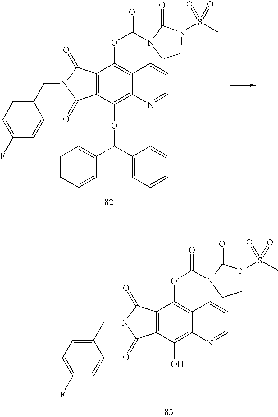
C12=C(C(=O)N(CC3=CC=C(F)C=C3)C1=O)C(OC(=O)N1C(=O)N(S(C)(=O)=O)CC1)=C1C(=C2OC(C2=CC=CC=C2)C2=CC=CC=C2)N=CC=C1.C12=C(C(=O)N(CC3=CC=C(F)C=C3)C1=O)C(OC(=O)N1C(=O)N(S(C)(=O)=O)CC1)=C1C(=C2O)N=CC=C1
